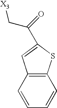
C1=CC=CC2=C1C=C(C(=O)C[X3])S2
